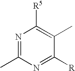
N1=C(C)N=C([R])C(C)=C1[R5]
